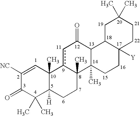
C1([NC])=CC2(C)C([H])(C(C)(C)C1=O)CCC1(C)c2cC(=O)C2C1(C)CCC1([Y])CCC(C)(C)CC12
